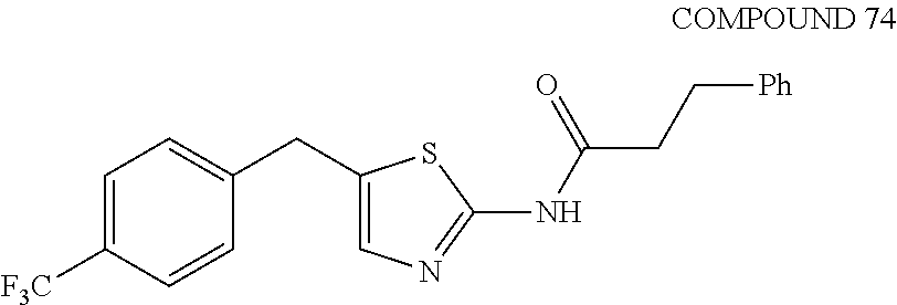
C1=C([F3C])C=CC(CC2=CN=C(NC(CC[Ph])=O)S2)=C1
